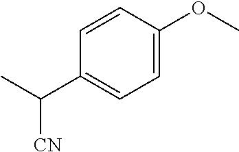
C1=C(OC)C=CC(C([CN])C)=C1
